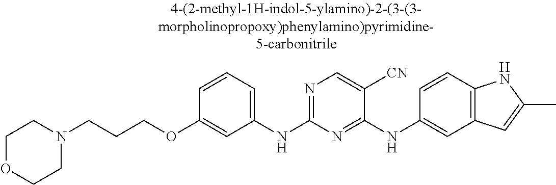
C1OCCN(CCCOC2=CC(NC3=NC=C([CN])C(NC4=CC5=C(C=C4)NC(C)=C5)=N3)=CC=C2)C1
